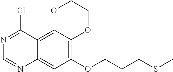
C12=CC(OCCCSC)=C3C(=C1C(Cl)=NC=N2)OCCO3
